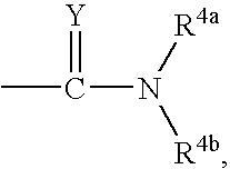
CC(=[Y])N([R4a])[R4b]
